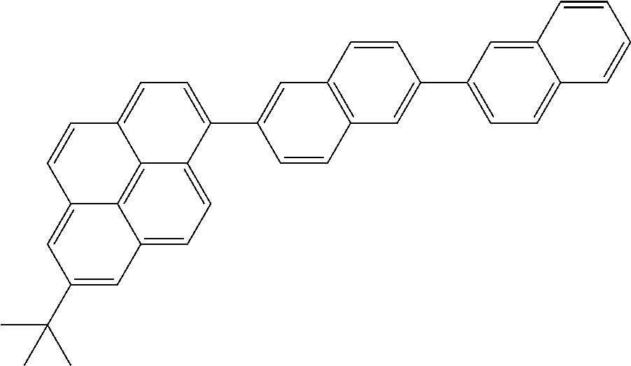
C12=CC=C3C4=C1C(=CC(C(C)(C)C)=C2)C=CC4=CC=C3C1=CC2=C(C=C(C3=CC=C4C(=C3)C=CC=C4)C=C2)C=C1
